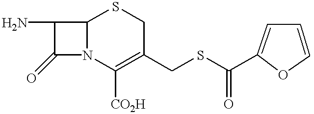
C1(N)C(=O)N2C1SCC(CSC(=O)C1=CC=CO1)=C2[CO2H]
